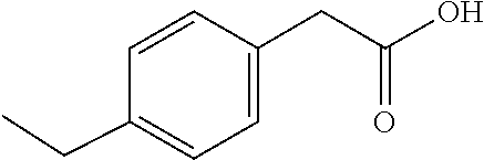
C1=CC(CC(O)=O)=CC=C1CC
